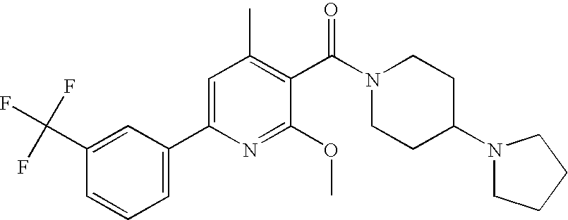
C1(C(F)(F)F)=CC(C2=CC(C)=C(C(N3CCC(N4CCCC4)CC3)=O)C(OC)=N2)=CC=C1
